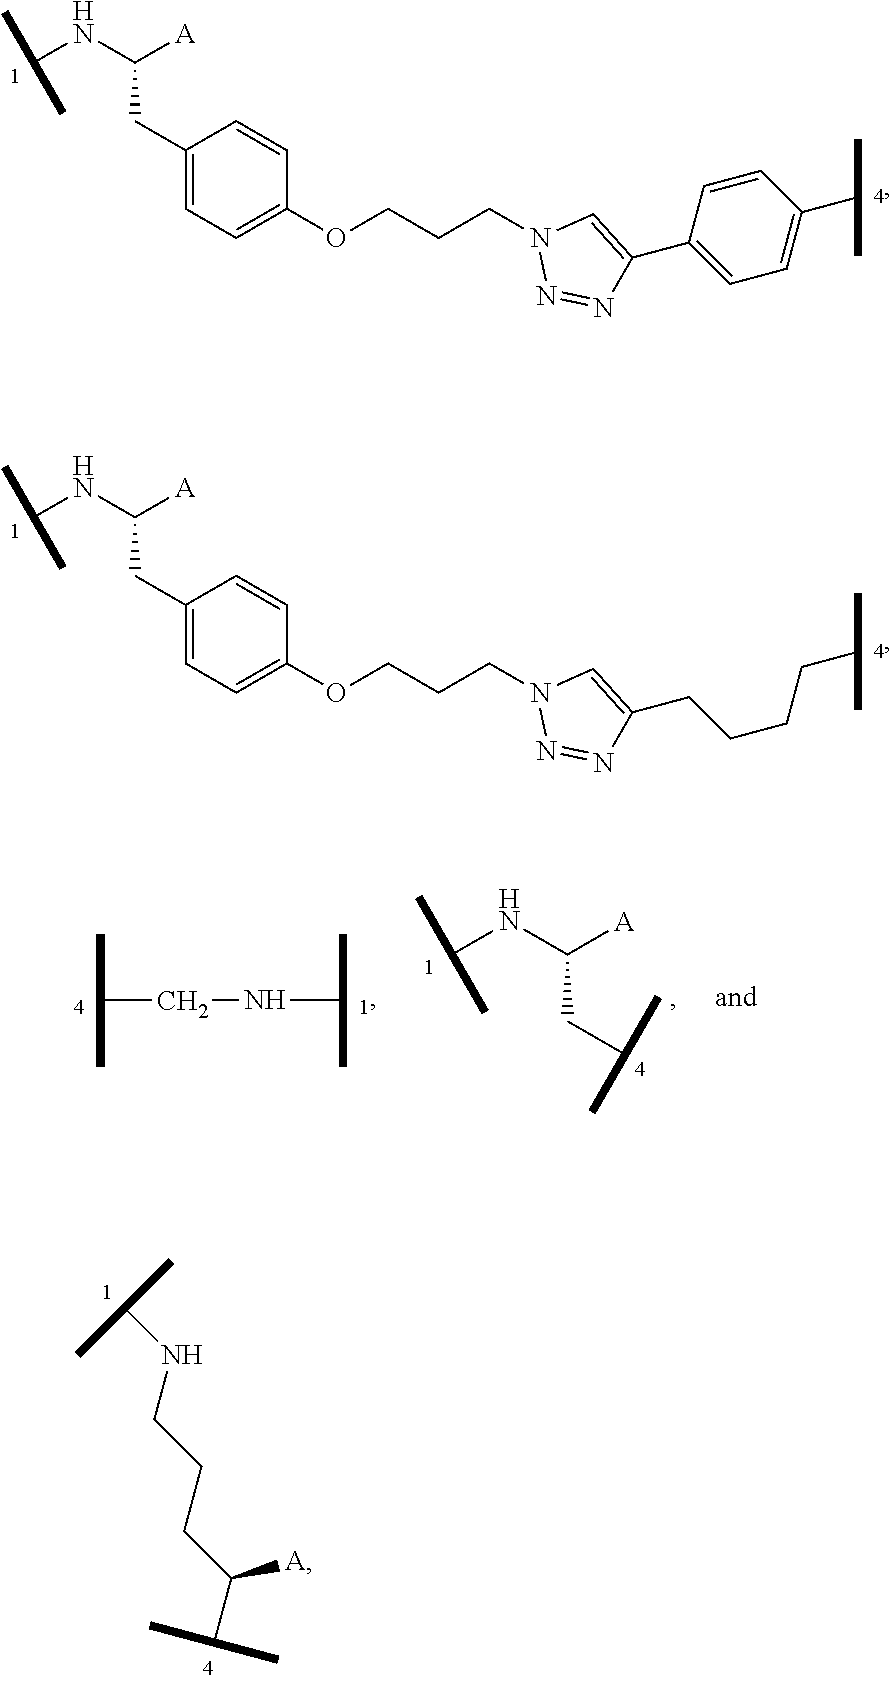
C(NC(CC1=CC=C(OCCCN2N=NC(C3=CC=C(C(C)C)C=C3)=C2)C=C1)[A])(C)C.C(NC(CC1=CC=C(OCCCN2N=NC(CCCCC(C)C)=C2)C=C1)[A])(C)C.C(CNC(C)C)(C)C.C(NC(CC(C)C)[A])(C)C.C(NCCCC(C(C)C)[A])(C)C
